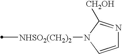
[NHSO2(CH2)2](C)N1C=CN=C1[CH2OH]
